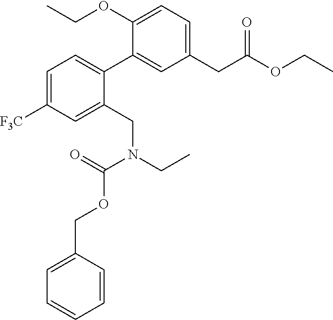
CCOC1=CC=C(CC(OCC)=O)C=C1C1=CC=C([F3C])C=C1CN(CC)C(OCC1=CC=CC=C1)=O
